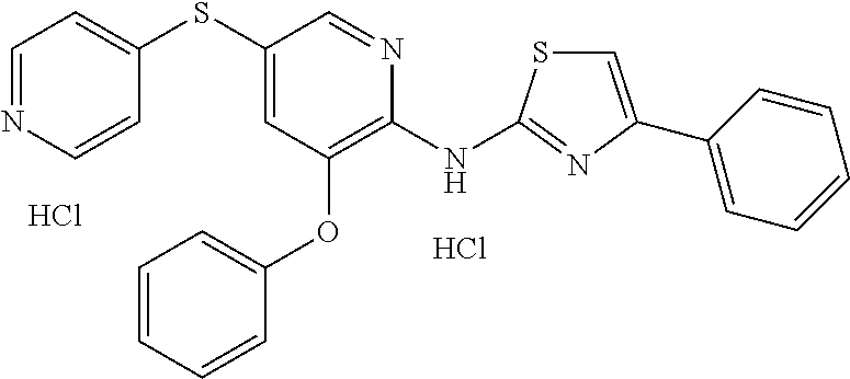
Cl.C1(SC2=CC(OC3=CC=CC=C3)=C(NC3=NC(C4=CC=CC=C4)=CS3)N=C2)=CC=NC=C1.Cl
